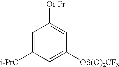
C1=C([i-PrO])C=C([OS(O)2CF3])C=C1[Oi-Pr]
